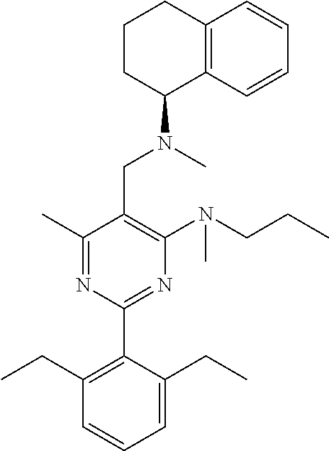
C1(C)=NC(C2=C(CC)C=CC=C2CC)=NC(N(CCC)C)=C1CN(C)C1C2=C(CCC1)C=CC=C2
